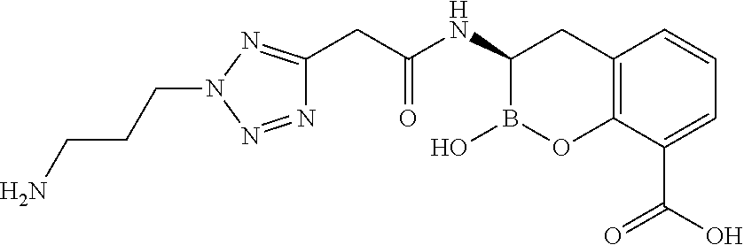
C12=C(C(C(O)=O)=CC=C1)OB(O)C(NC(CC1=NN(CCCN)N=N1)=O)C2
